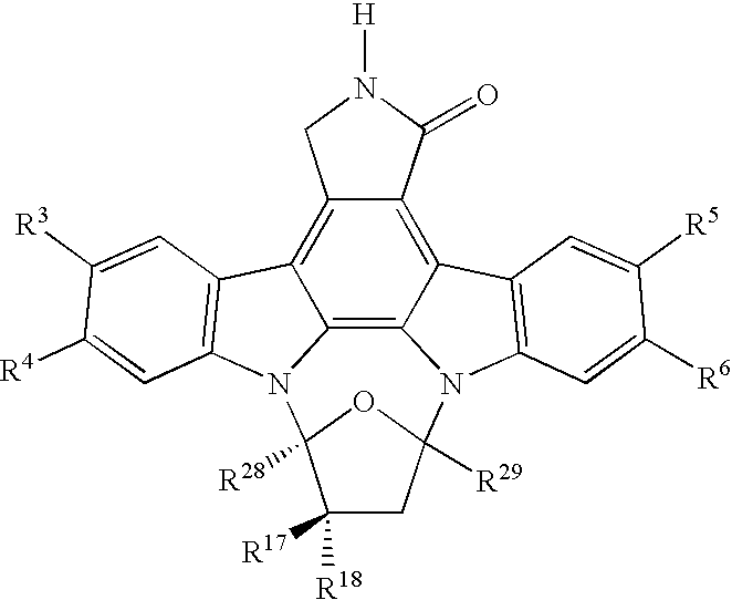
C12=C3C4=C5C(=C1CN([H])C2=O)C1=C(N5C2([R28])C([R17])([R18])CC([R29])(N4C4=C3C=C([R5])C([R6])=C4)O2)C=C([R4])C([R3])=C1
